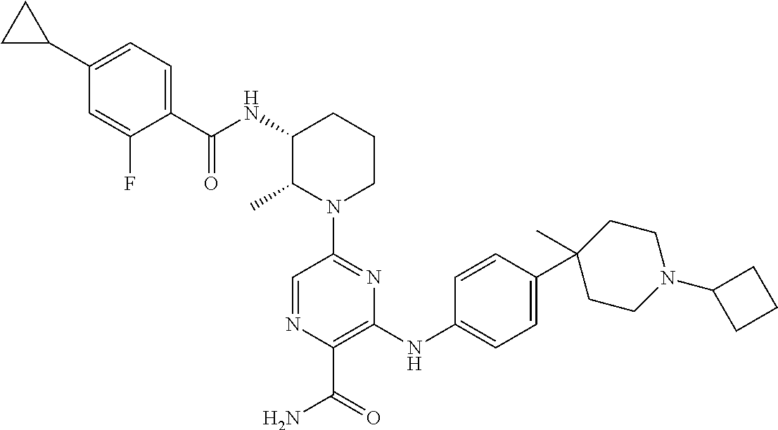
C1(C2CC2)=CC=C(C(NC2C(C)N(C3=NC(NC4=CC=C(C5(C)CCN(C6CCC6)CC5)C=C4)=C(C(=O)N)N=C3)CCC2)=O)C(F)=C1
